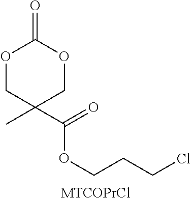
O1CC(C)(C(=O)OCCCCl)COC1=O.[MTCOPrCl]
